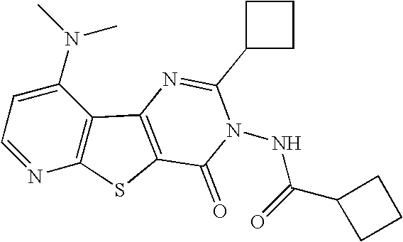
C1=NC2=C(C(N(C)C)=C1)C1=C(S2)C(=O)N(NC(=O)C2CCC2)C(C2CCC2)=N1
